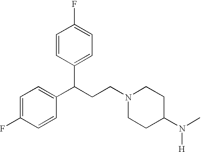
C1=C(F)C=CC(C(C2=CC=C(F)C=C2)CCN2CCC(N(C)[H])CC2)=C1
